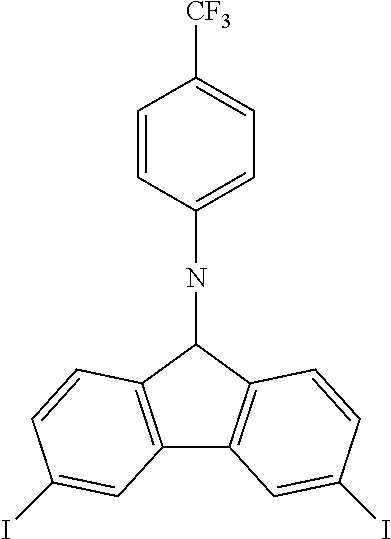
C1=CC(NC2C3=C(C4=C2C=CC(I)=C4)C=C(I)C=C3)=CC=C1[CF3]
